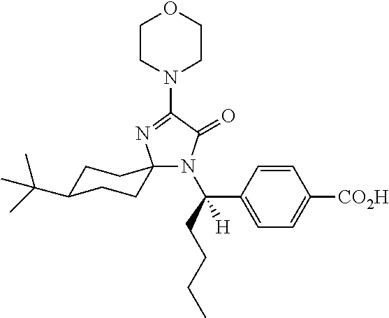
N1(C2=NC3(N(C(CCCC)(C4=CC=C([CO2H])C=C4)[H])C2=O)CCC(C(C)(C)C)CC3)CCOCC1
